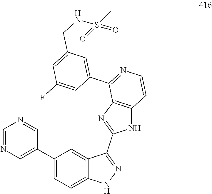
C1=NC=C(C2=CC=C3C(=C2)C(C2=NC4=C(N2)C=CN=C4C2=CC(CNS(=O)(C)=O)=CC(F)=C2)=NN3)C=N1
